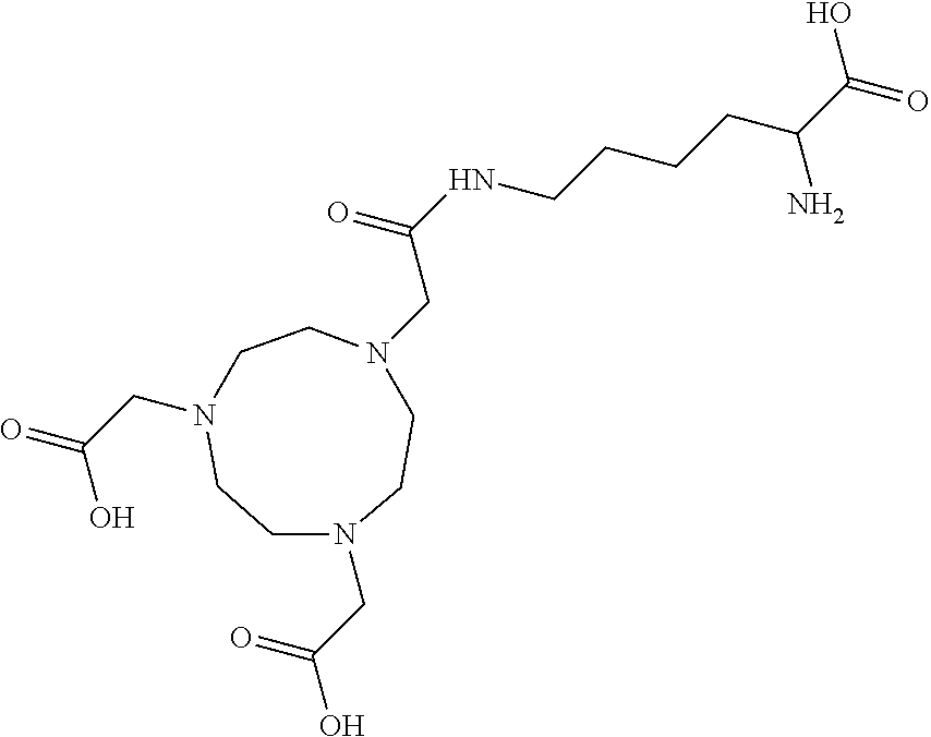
N1(CC(O)=O)CCN(CC(=O)O)CCN(CC(NCCCCC(C(=O)O)N)=O)CC1
